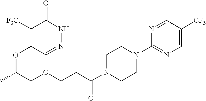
C1([F3C])=C(OC(C)COCCC(N2CCN(C3=NC=C([CF3])C=N3)CC2)=O)C=NNC1=O
